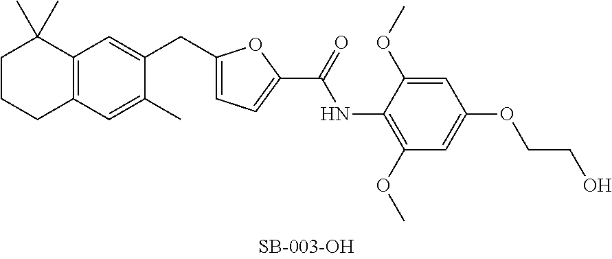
C1CCC2=C(C1(C)C)C=C(CC1=CC=C(C(NC3=C(OC)C=C(OCCO)C=C3OC)=O)O1)C(C)=C2
